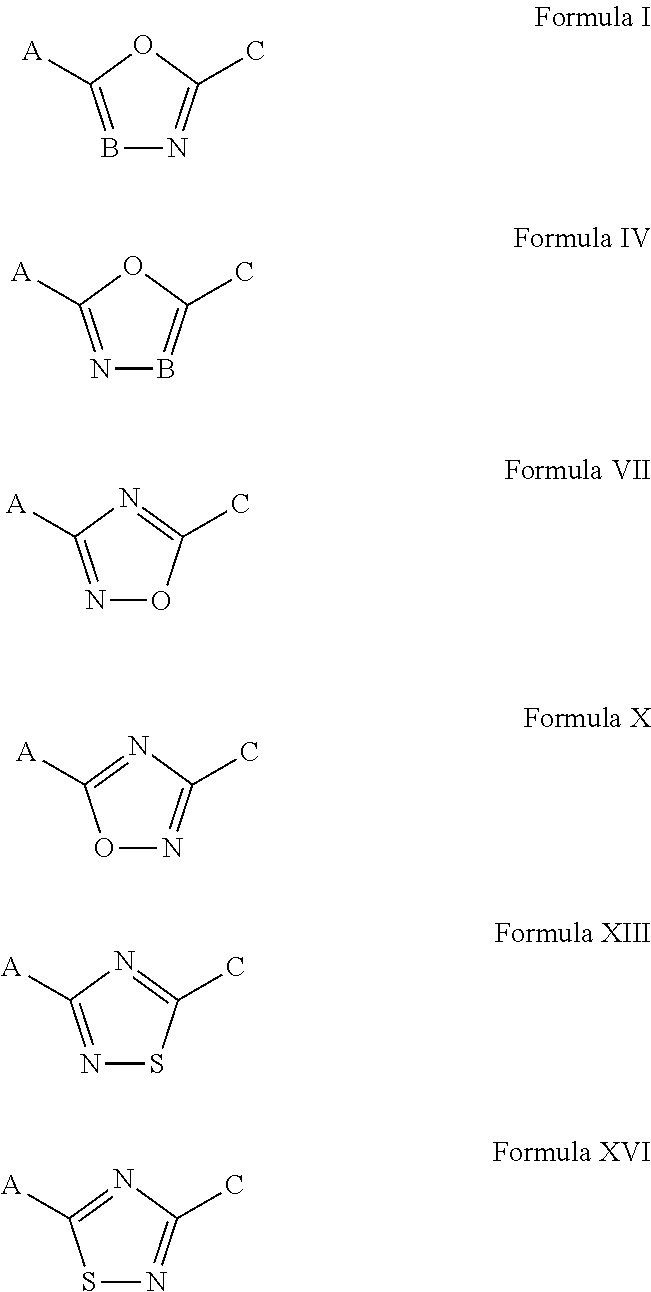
N1=C([A])N=C(C)S1.B1=C([A])OC(C)=N1.N1=C([A])OC(C)=B1.N1=C([A])N=C(C)O1.O1N=C(C)N=C1[A].S1N=C(C)N=C1[A]
